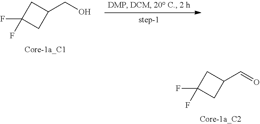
C1(F)(F)CC(C=O)C1.C1(F)(F)CC(CO)C1
